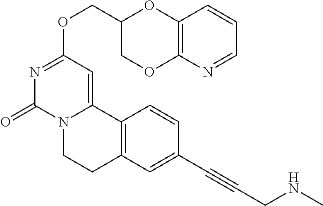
N1=CC=CC2=C1OCC(COC1=NC(=O)N3C(=C1)C1=C(CC3)C=C(C#CCNC)C=C1)O2
